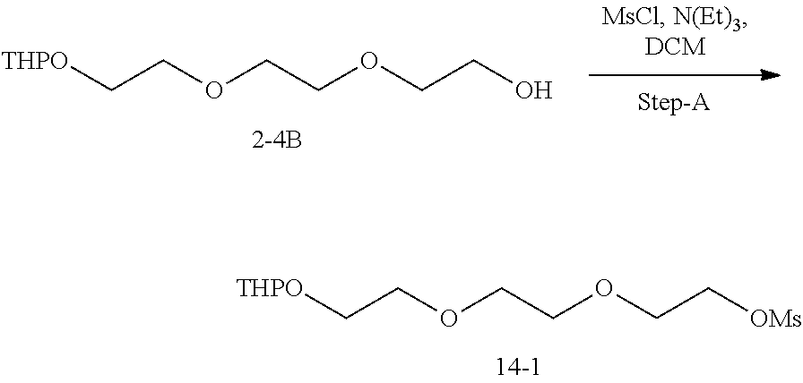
[THPO]CCOCCOCCO.[THPO]CCOCCOCC[OMs]
